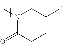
N(C(CC)=O)(CCC)C
